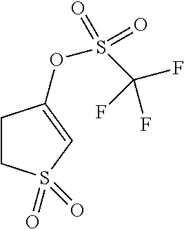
C1CS(=O)(=O)C=C1OS(C(F)(F)F)(=O)=O
